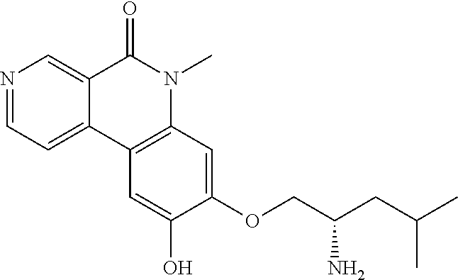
N1=CC=C2C(=C1)C(=O)N(C)C1=C2C=C(O)C(OCC(CC(C)C)N)=C1
